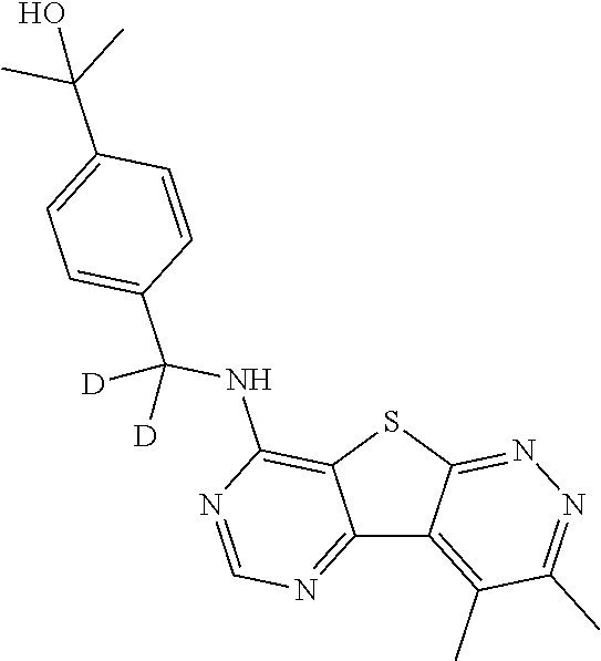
C12=NC=NC(NC(C3=CC=C(C(C)(C)O)C=C3)([D])[D])=C1SC1=NN=C(C)C(C)=C21
